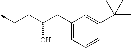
C1(CC(CC->C)O)=CC=CC(C(C)(C)C)=C1
